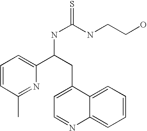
C1=CC(C)=NC(C(NC(=S)NCCO)CC2=CC=NC3=CC=CC=C23)=C1
